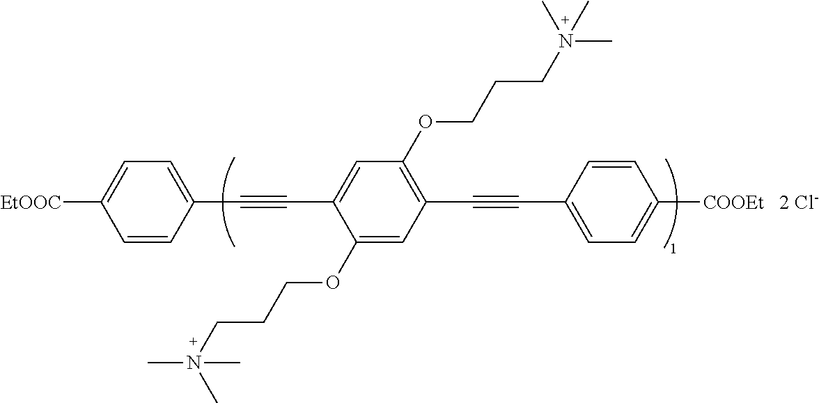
C1=C([EtOOC])C=CC(C#CC2=CC(OCCCN(C)(C)C)=C(C#CC3=CC=C([COOEt])C=C3)C=C2OCCCN(C)(C)C)=C1.[2 Cl-]
